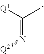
[Q1]C(C)=N[Q2]
